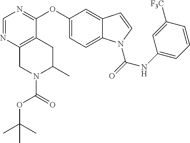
C1(OC2=NC=NC3=C2CC(C)N(C(=O)OC(C)(C)C)C3)=CC=C2C(=C1)C=CN2C(NC1=CC=CC([F3C])=C1)=O
